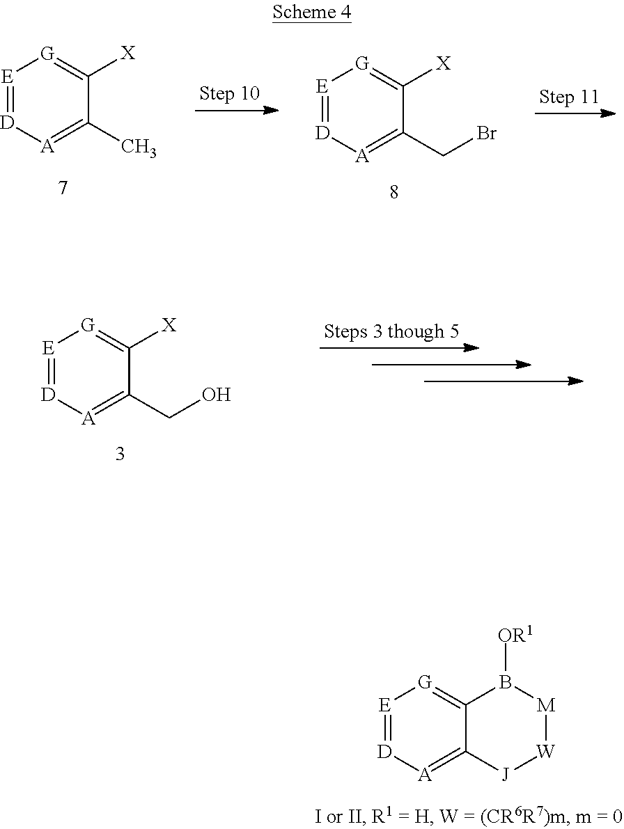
[E]1=[D][A]=C2C(=[G]1)B([OR1])[M][W][J]2.[E]1=[D][A]=C(C)C([X])=[G]1.[E]1=[D][A]=C(CBr)C([X])=[G]1.[E]1=[D][A]=C(CO)C([X])=[G]1
